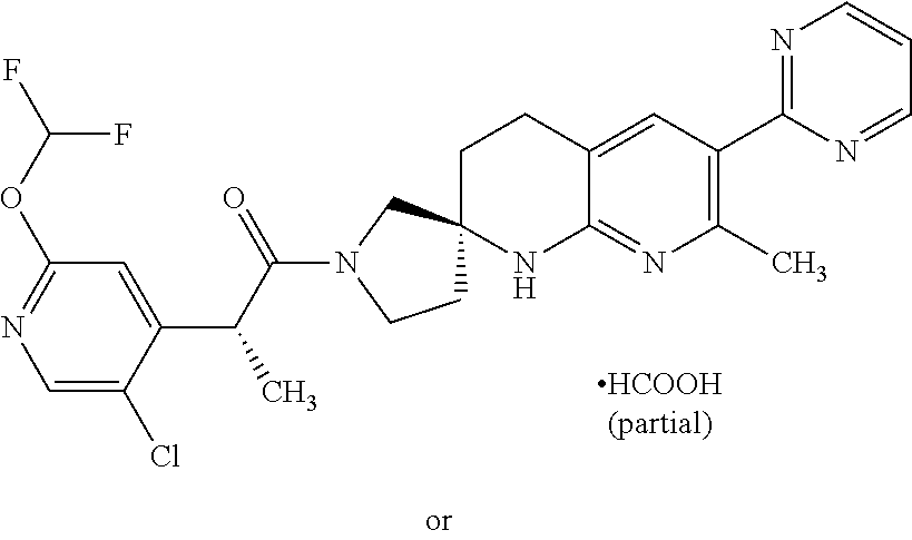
C1=C(Cl)C(C(C(N2CCC3(C2)CCC2=CC(C4=NC=CC=N4)=C(C)N=C2N3)=O)C)=CC(OC(F)F)=N1
